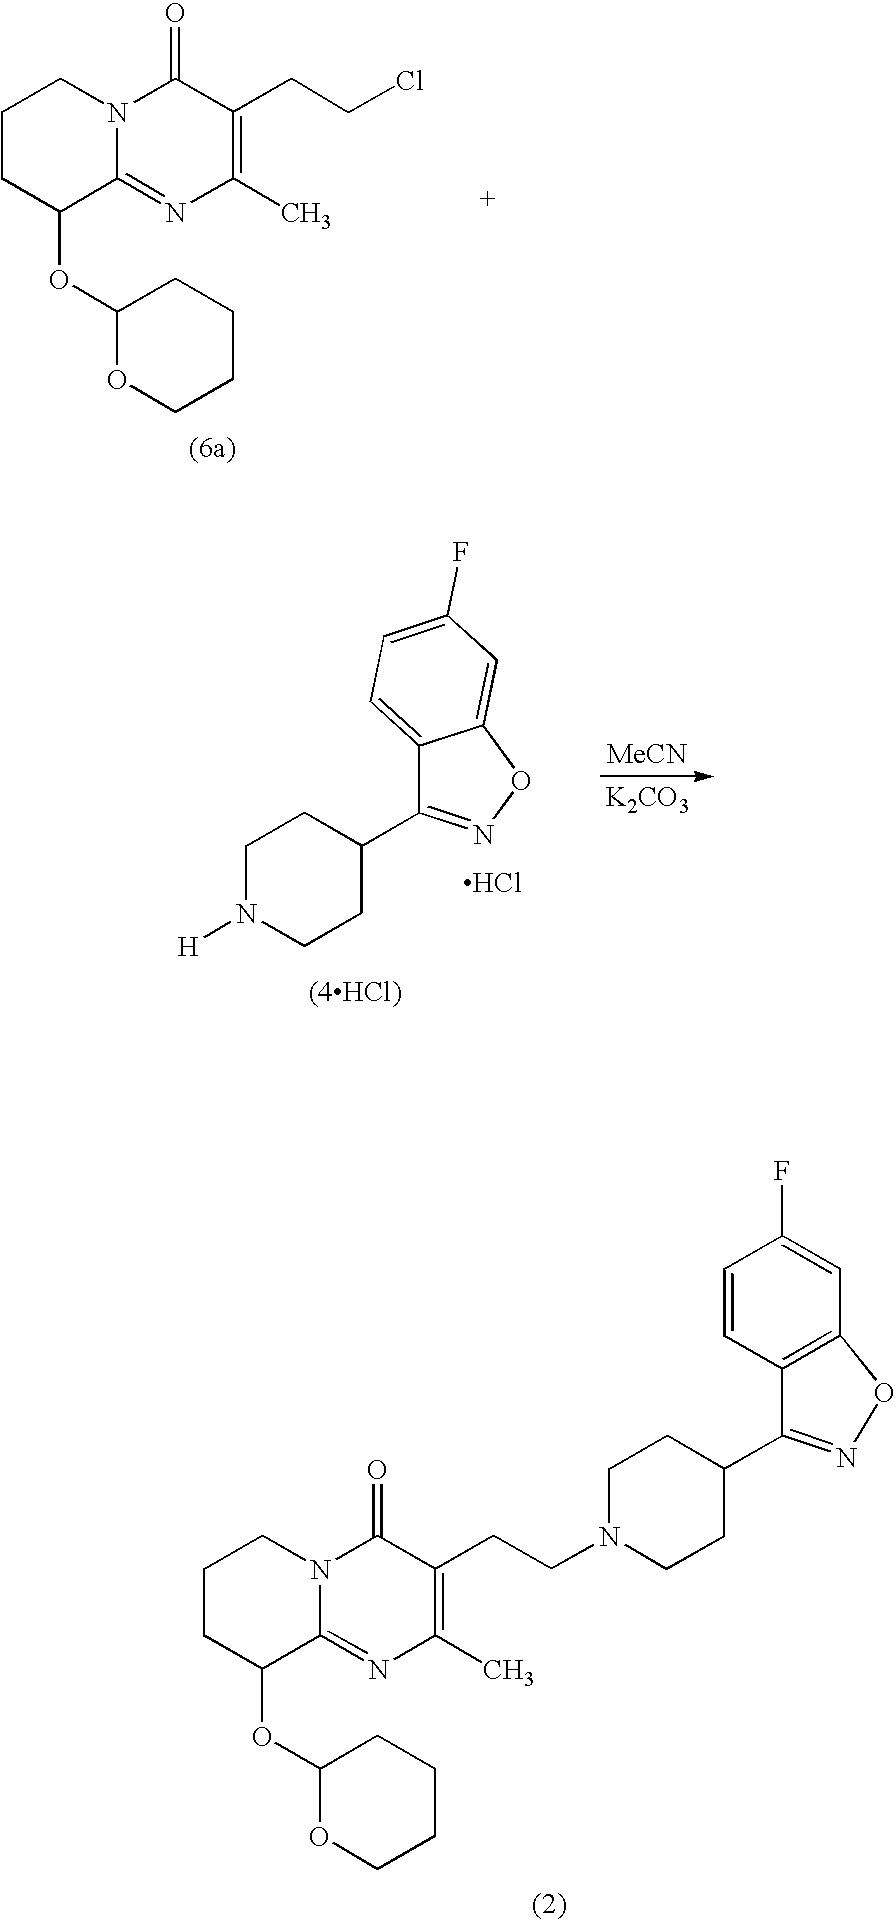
C1CC(OC2CCCCO2)C2=NC(C)=C(CCN3CCC(C4=NOC5=C4C=CC(F)=C5)CC3)C(=O)N2C1.C1CC(OC2CCCCO2)C2=NC(C)=C(CCCl)C(=O)N2C1.C12=CC=C(F)C=C1ON=C2C1CCN([H])CC1.Cl.[(4HCl)].[MeCN].[K2CO3]
